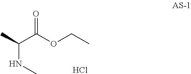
C(C(OCC)=O)(C)NC.Cl
